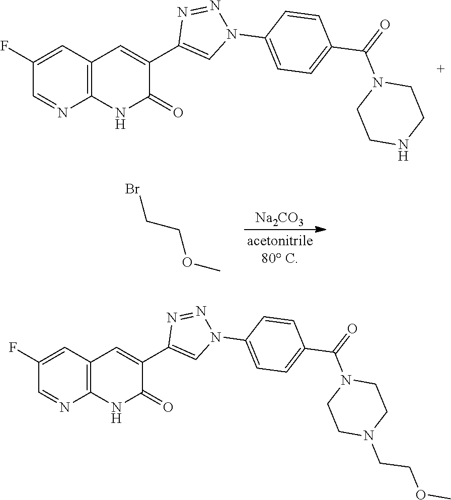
C1=C(F)C=NC2=C1C=C(C1=CN(C3=CC=C(C(N4CCNCC4)=O)C=C3)N=N1)C(=O)N2.[Na2CO3].BrCCOC.C1=C(F)C=NC2=C1C=C(C1=CN(C3=CC=C(C(N4CCN(CCOC)CC4)=O)C=C3)N=N1)C(=O)N2
